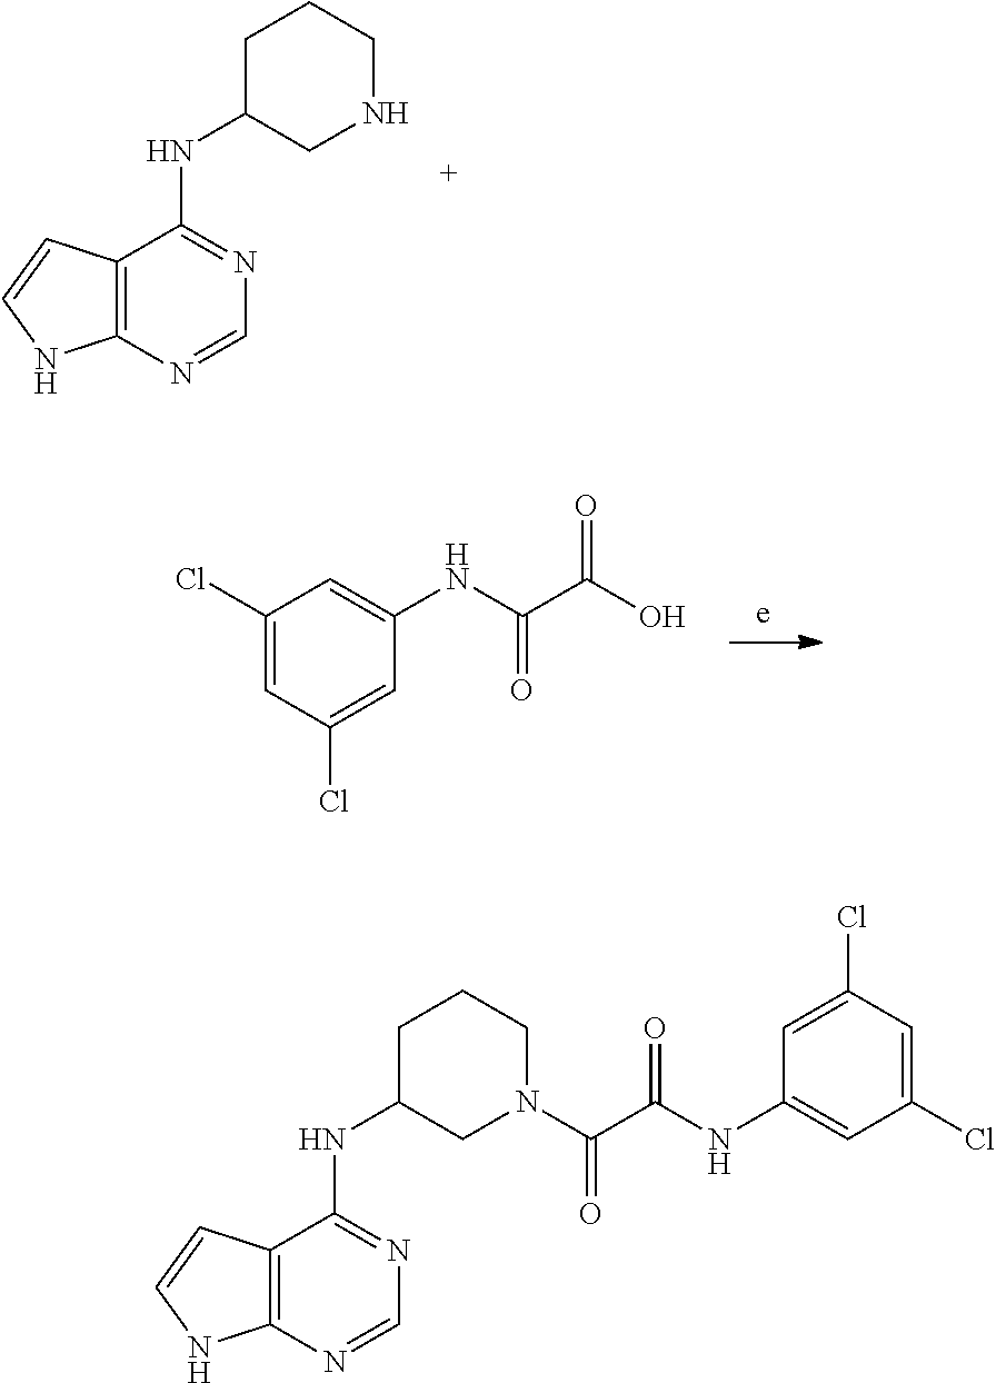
C1CCNCC1NC1=NC=NC2=C1C=CN2.C1=C(NC(C(O)=O)=O)C=C(Cl)C=C1Cl.C1CCN(C(C(NC2=CC(Cl)=CC(Cl)=C2)=O)=O)CC1NC1=NC=NC2=C1C=CN2
